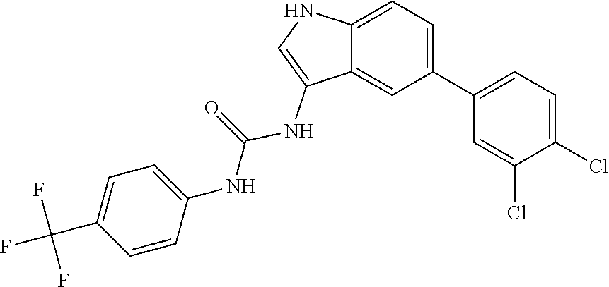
N(C1=CC=C(C(F)(F)F)C=C1)C(=O)NC1=CNC2=CC=C(C3=CC=C(Cl)C(Cl)=C3)C=C12
